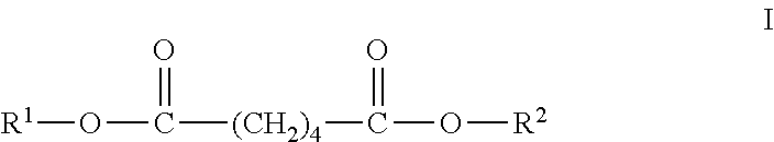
[R1]OC([(CH2)4]C(O[R2])=O)=O
